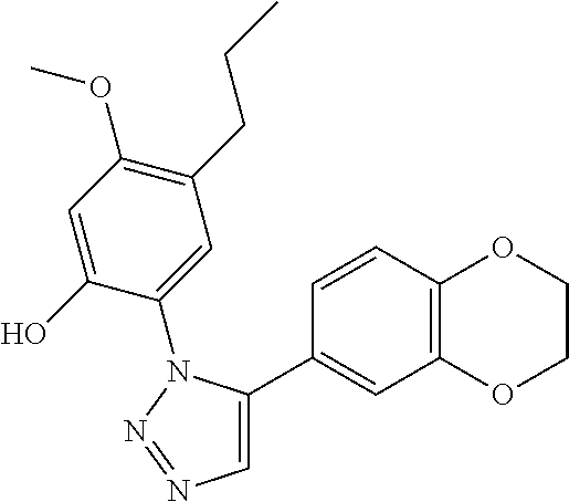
C1=C(C2=CC3=C(C=C2)OCCO3)N(C2=CC(CCC)=C(OC)C=C2O)N=N1
